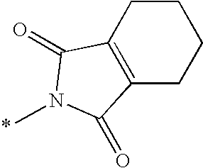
C1CC2=C(CC1)C(=O)N(C)C2=O
